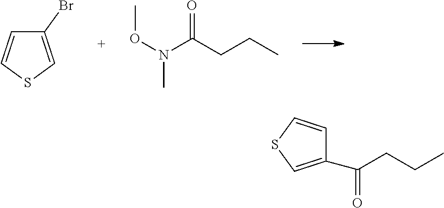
C1(Br)=CSC=C1.CCCC(N(OC)C)=O.C1(C(CCC)=O)=CSC=C1
